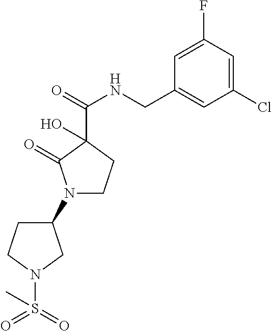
N1(C2CCN(S(=O)(=O)C)C2)CCC(C(NCC2=CC(Cl)=CC(F)=C2)=O)(O)C1=O
